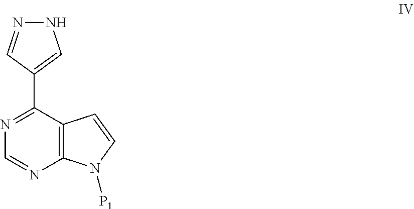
C12=C(C(C3=CNN=C3)=NC=N1)C=CN2[P1]
